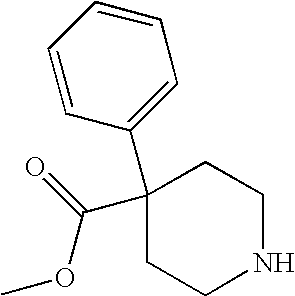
C1=CC=CC(C2(C(=O)OC)CCNCC2)=C1
